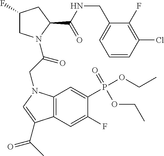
C1(F)CN(C(=O)CN2C3=C(C=C(F)C(P(OCC)(=O)OCC)=C3)C(C(C)=O)=C2)C(C(NCC2=CC=CC(Cl)=C2F)=O)C1
